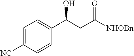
C1(C(CC([NHOBn])=O)O)=CC=C([NC])C=C1
